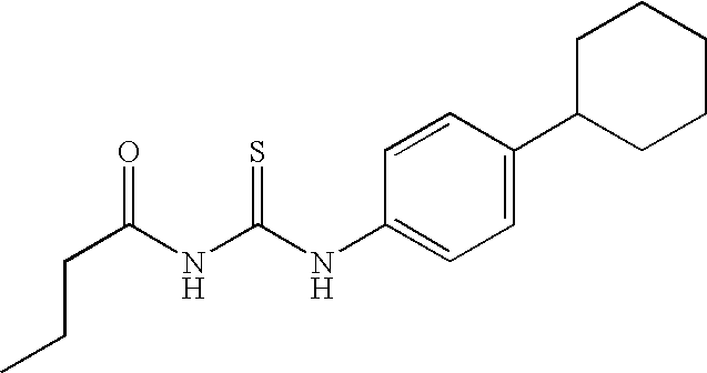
C(CC(NC(NC1=CC=C(C2CCCCC2)C=C1)=S)=O)C
